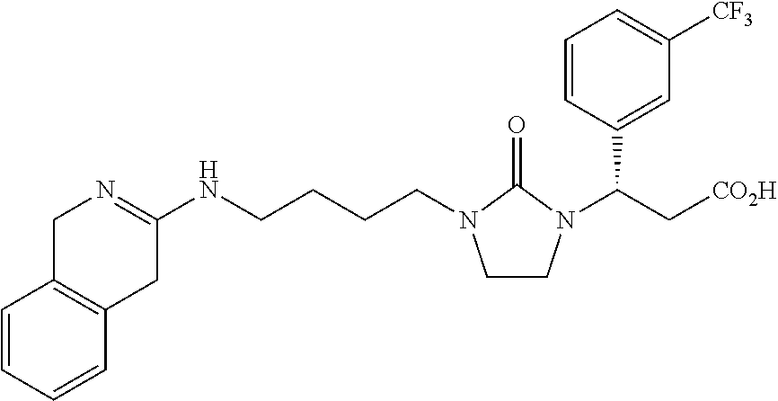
C(CCN1CCN(C(C2=CC([CF3])=CC=C2)C[CO2H])C1=O)CNC1=NCC2=C(C1)C=CC=C2
